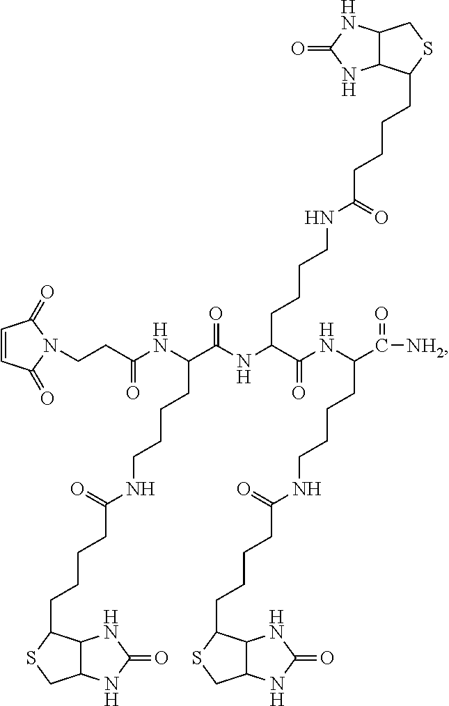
C1=CC(=O)N(CCC(NC(C(NC(C(NC(C([NH2])=O)CCCCNC(=O)CCCCC2C3C(NC(=O)N3)CS2)=O)CCCCNC(=O)CCCCC2C3C(CS2)NC(=O)N3)=O)CCCCNC(=O)CCCCC2C3C(NC(=O)N3)CS2)=O)C1=O
